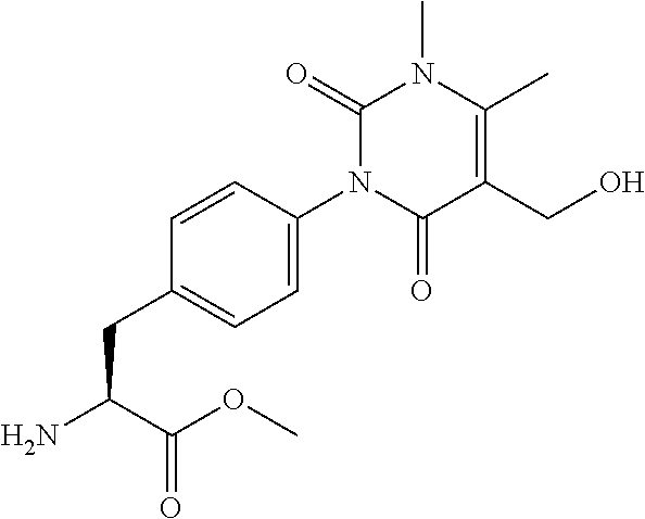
C1(=O)N(C2=CC=C(CC(N)C(=O)OC)C=C2)C(=O)C(CO)=C(C)N1C
